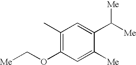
C1(C)=C(OC[Me])C=C([Me])C(C([Me])[Me])=C1
